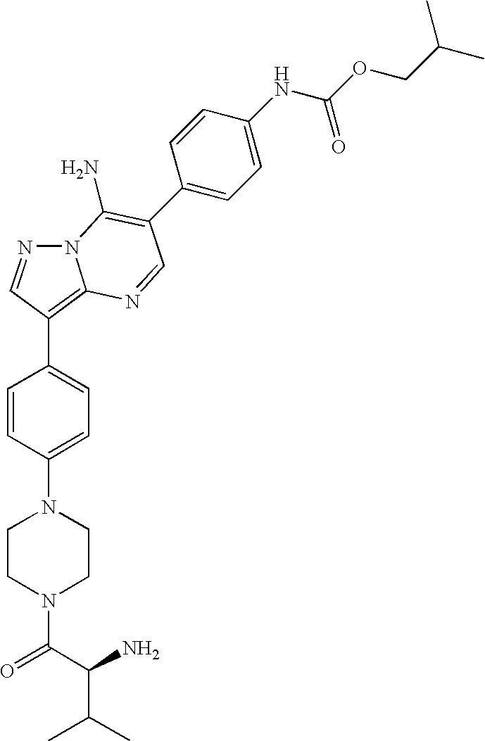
C(C(C)C)(C(=O)N1CCN(C2=CC=C(C3=C4N(N=C3)C(N)=C(C3=CC=C(NC(OCC(C)C)=O)C=C3)C=N4)C=C2)CC1)N
